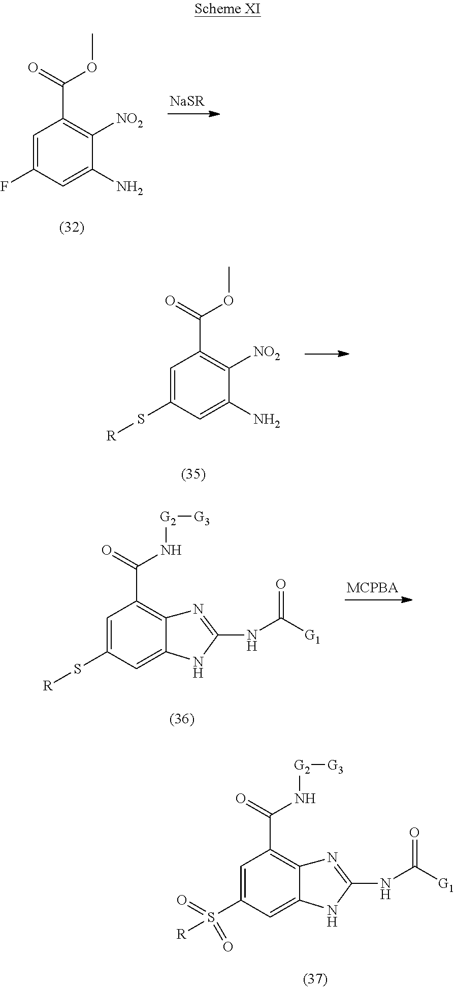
C1=C(F)C=C(N)C([NO2])=C1C(=O)OC.[NaSR].C1=C(S[R])C=C(N)C([NO2])=C1C(=O)OC.C1=C(S[R])C=C2C(=C1C(=O)N[G2][G3])N=C(NC(=O)[G1])N2.C1=C(S([R])(=O)=O)C=C2C(=C1C(=O)N[G2][G3])N=C(NC(=O)[G1])N2
